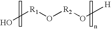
[R1](O[R2]O[H])O
